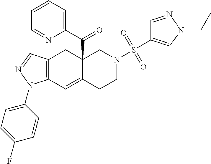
C12=C(C=C3C(C(C4=CC=CC=N4)=O)(C1)CN(S(C1=CN(CC)N=C1)(=O)=O)CC3)N(C1=CC=C(F)C=C1)N=C2
